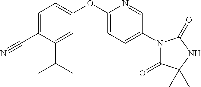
C1=C(OC2=CC=C(C#N)C(C(C)C)=C2)N=CC(N2C(=O)C(C)(C)NC2=O)=C1
